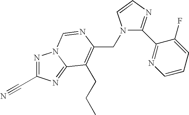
C(C1=C(CCC)C2=NC(C#N)=NN2C=N1)N1C(C2=NC=CC=C2F)=NC=C1
